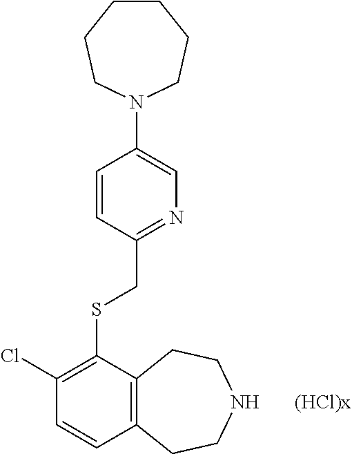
[(HCl)x].C1=CC(CSC2=C(Cl)C=CC3=C2CCNCC3)=NC=C1N1CCCCCC1
